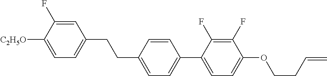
C1=C(F)C([C2H5O])=CC=C1CCC1=CC=C(C2=CC=C(OCCC=C)C(F)=C2F)C=C1
